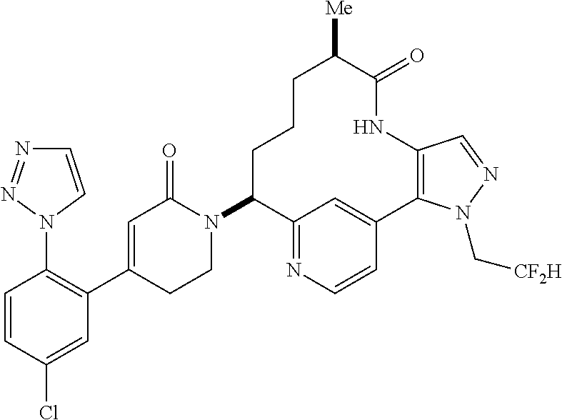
C1=CC(Cl)=CC(C2=CC(=O)N(C3C4=NC=CC(=C4)C4=C(NC(=O)C([Me])CCC3)C=NN4C[CF2H])CC2)=C1N1C=CN=N1
